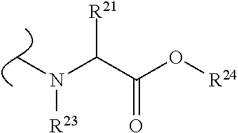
C(C(O[R24])=O)([R21])N([R23])C
